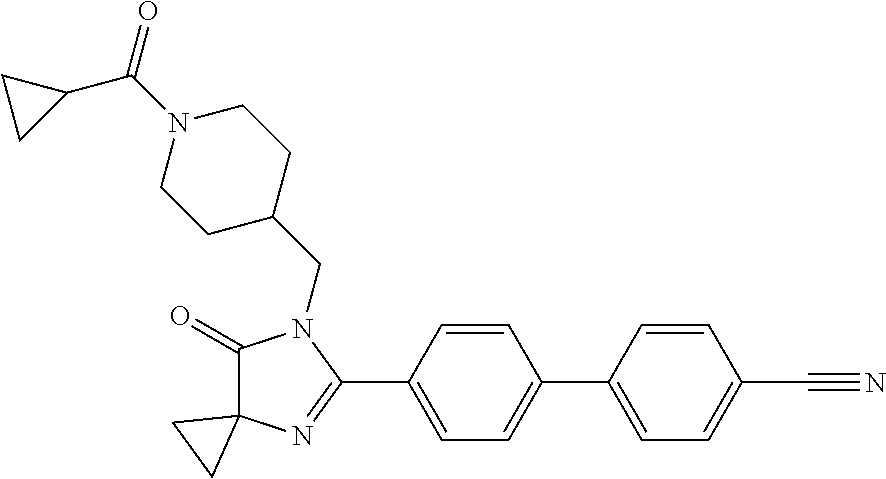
C1(=O)C2(N=C(C3=CC=C(C4=CC=C(C#N)C=C4)C=C3)N1CC1CCN(C(=O)C3CC3)CC1)CC2
